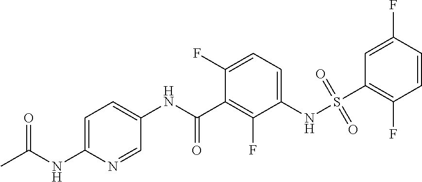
S(NC1=CC=C(F)C(C(NC2=CC=C(NC(C)=O)N=C2)=O)=C1F)(=O)(=O)C1=C(F)C=CC(F)=C1
